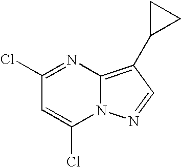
C12=C(C3CC3)C=NN1C(Cl)=CC(Cl)=N2
